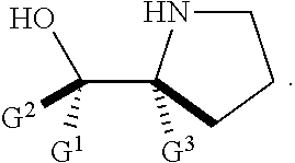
C([G1])(O)([G2])C1([G3])NCCC1
